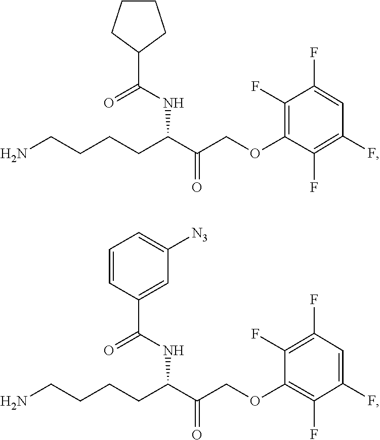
O=C(C1CCCC1)NC(C(=O)COC1=C(F)C(F)=CC(F)=C1F)CCCCN.O=C(C1=CC([N3])=CC=C1)NC(C(=O)COC1=C(F)C(F)=CC(F)=C1F)CCCCN
